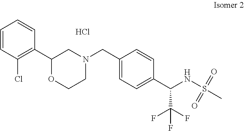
C1=CC(Cl)=C(C2OCCN(CC3=CC=C(C(NS(=O)(=O)C)C(F)(F)F)C=C3)C2)C=C1.Cl
